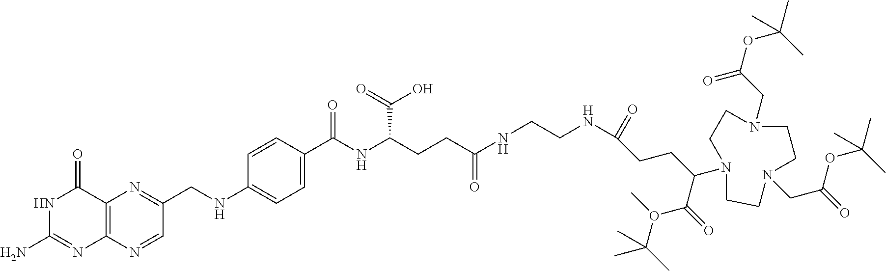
C12=C(N=CC(CNC3=CC=C(C(NC(CCC(=O)NCCNC(CCC(C(O(C)C(C)(C)C)=O)N4CCN(CC(=O)OC(C)(C)C)CCN(CC(OC(C)(C)C)=O)CC4)=O)C(=O)O)=O)C=C3)=N1)N=C(N)NC2=O
